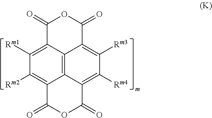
O1C(=O)C2=C([Rm1])C([Rm2])=C3C4=C2C(=C([Rm3])C([Rm4])=C4C(=O)OC3=O)C1=O
